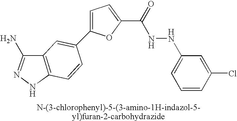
C1=C(C2=CC3=C(C=C2)NN=C3N)OC(C(=O)NNC2=CC=CC(Cl)=C2)=C1
